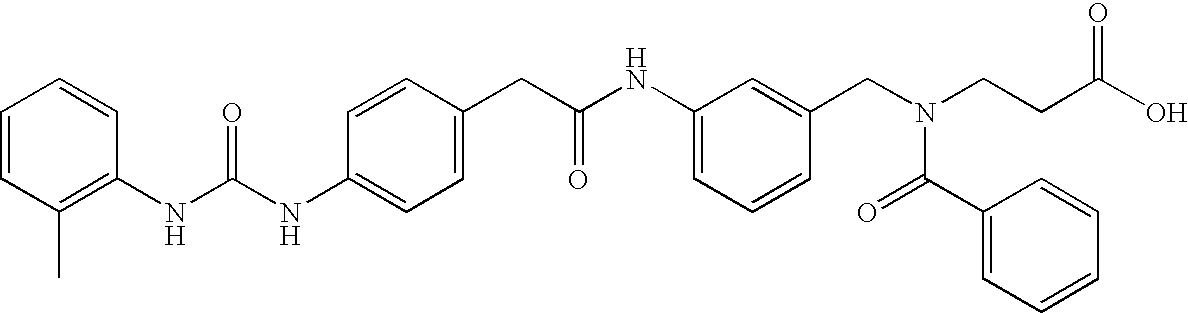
C1=CC(CC(NC2=CC=CC(CN(CCC(O)=O)C(C3=CC=CC=C3)=O)=C2)=O)=CC=C1NC(NC1=C(C)C=CC=C1)=O
